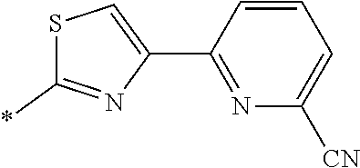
C1=CC=C([CN])N=C1C1=CSC(*)=N1
